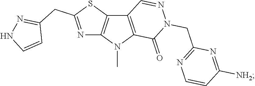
C12=C(N(C)C3=C1SC(CC1=NNC=C1)=N3)C(=O)N(CC1=NC=CC([NH2])=N1)N=C2
